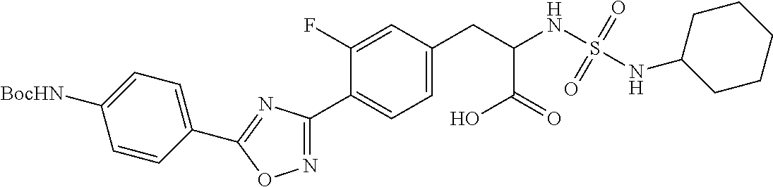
C1=C([BocHN])C=CC(C2=NC(C3=CC=C(CC(NS(NC4CCCCC4)(=O)=O)C(O)=O)C=C3F)=NO2)=C1
